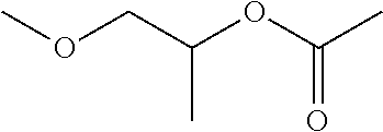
COCC(OC(C)=O)C
